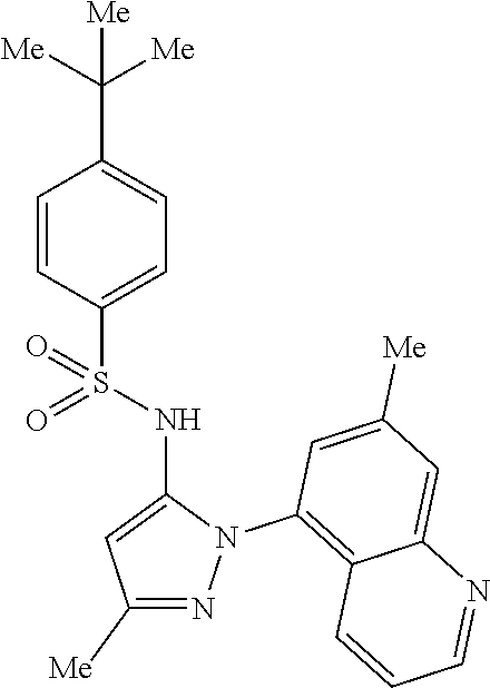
C1=CC(S(NC2=CC([Me])=NN2C2=C3C(=CC([Me])=C2)N=CC=C3)(=O)=O)=CC=C1C([Me])([Me])[Me]
